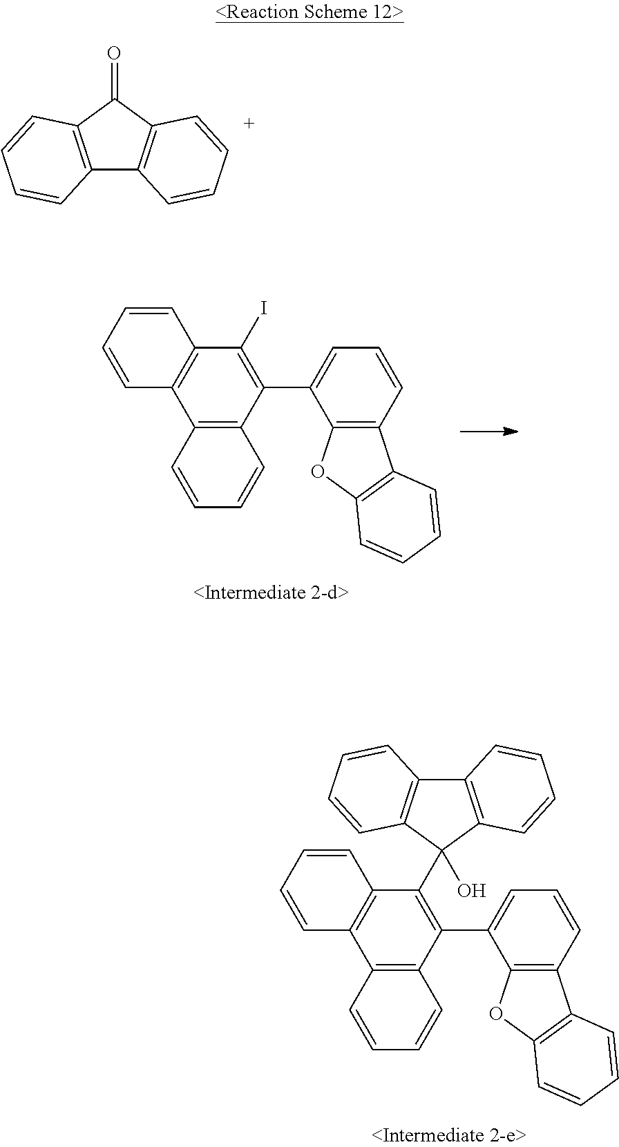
C12=C(C(=O)C3=C1C=CC=C3)C=CC=C2.C1=C(C2=C(I)C3=C(C4=C2C=CC=C4)C=CC=C3)C2=C(C=C1)C1=C(O2)C=CC=C1.C1=C(C2=C(C3(O)C4=C(C5=C3C=CC=C5)C=CC=C4)C3=C(C4=C2C=CC=C4)C=CC=C3)C2=C(C=C1)C1=C(O2)C=CC=C1
